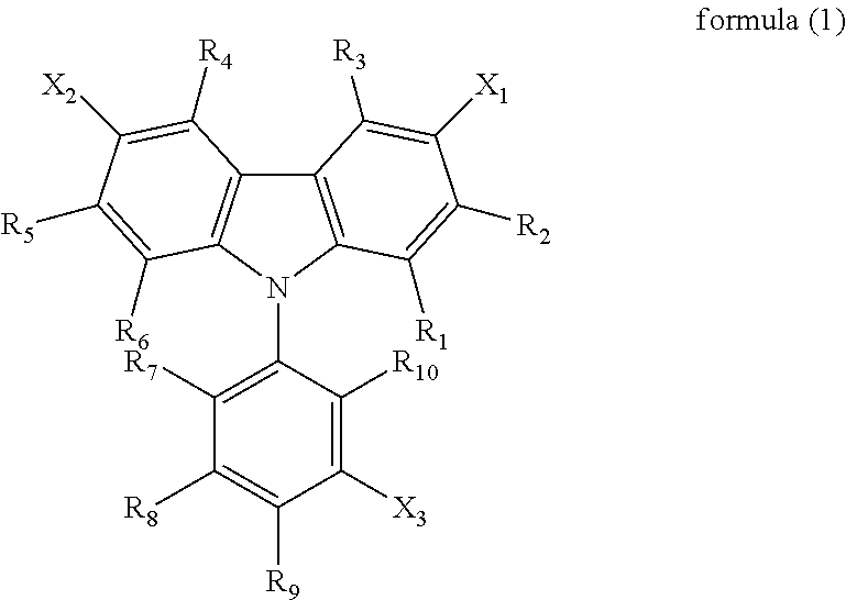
C12=C(N(C3=C([R7])C([R8])=C([R9])C([X3])=C3[R10])C3=C1C([R4])=C([X2])C([R5])=C3[R6])C([R1])=C([R2])C([X1])=C2[R3]
